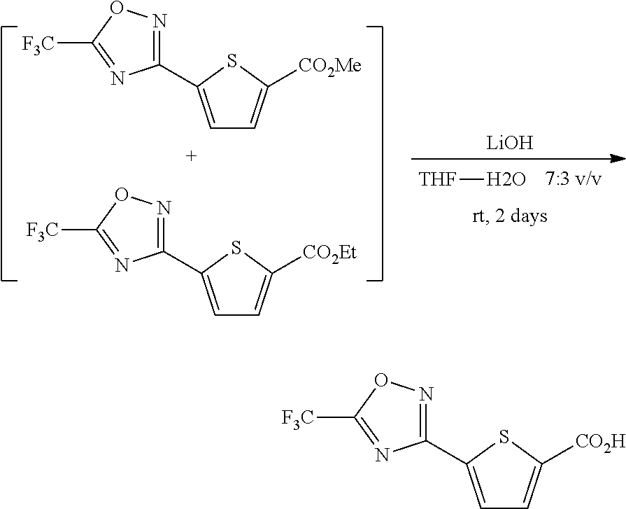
C1=C(C2=NOC([F3C])=N2)SC([CO2H])=C1.C1=C(C2=NOC([F3C])=N2)SC([CO2Me])=C1.C1=C(C2=NOC([F3C])=N2)SC([CO2Et])=C1.[THF]O.[LiOH]
